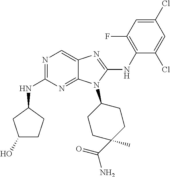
N1=C(NC2CC(O)CC2)N=C2C(=C1)N=C(NC1=C(F)C=C(Cl)C=C1Cl)N2C1CCC(C)(C(=O)N)CC1
